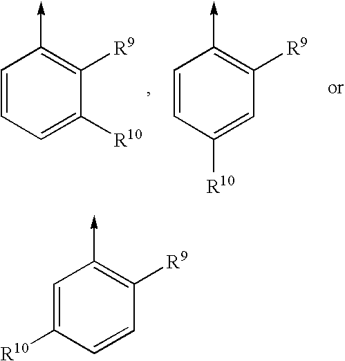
C1=CC=C([R10])C([R9])=C1->C.C1=CC([R10])=CC([R9])=C1->C.C1=C([R10])C=CC([R9])=C1->C
